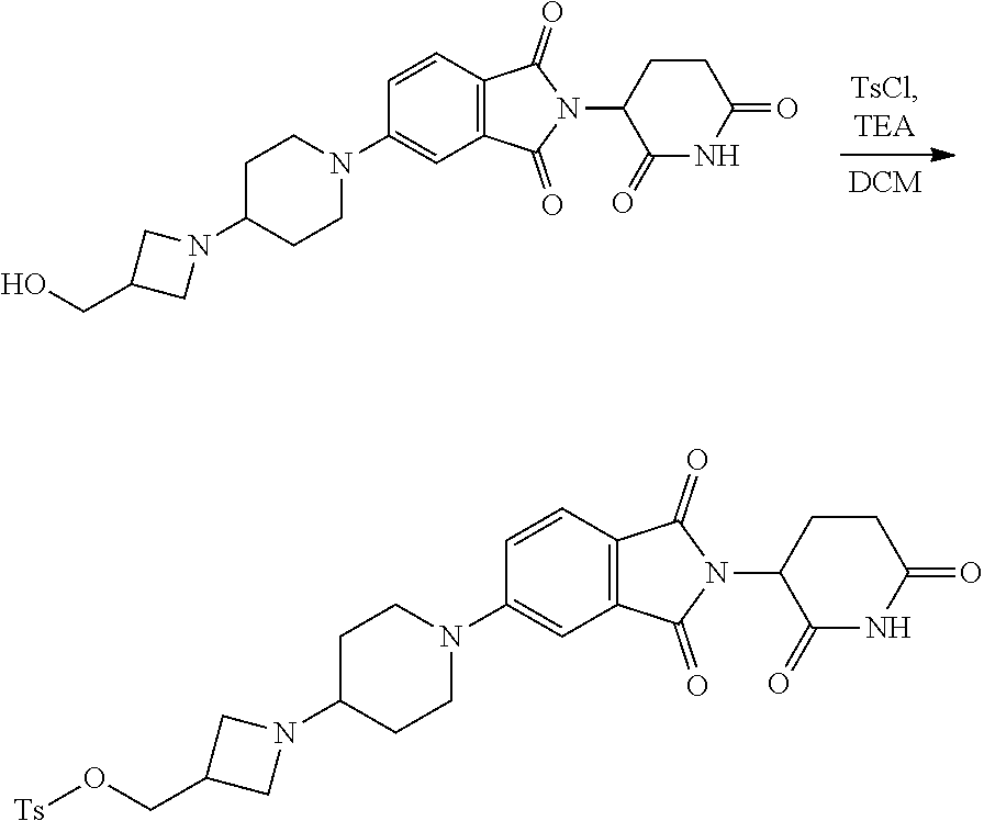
C1(CO)CN(C2CCN(C3=CC4=C(C=C3)C(=O)N(C3C(=O)NC(=O)CC3)C4=O)CC2)C1.C1(CO[Ts])CN(C2CCN(C3=CC4=C(C=C3)C(=O)N(C3C(=O)NC(=O)CC3)C4=O)CC2)C1
